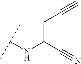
C(C(C#N)NC(C)C)C#C
